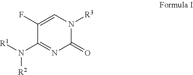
[R1]N(C1=NC(=O)N([R3])C=C1F)[R2]
